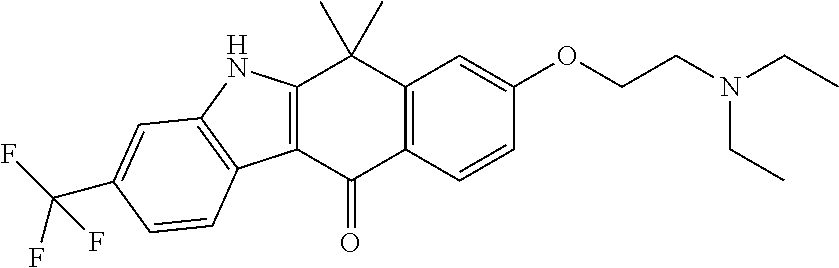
C12=C(C=CC(OCCN(CC)CC)=C1)C(=O)C1=C(C2(C)C)NC2=C1C=CC(C(F)(F)F)=C2
